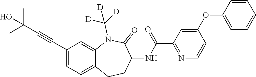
C1=C(C#CC(C)(C)O)C=C2C(=C1)CCC(NC(C1=NC=CC(OC3=CC=CC=C3)=C1)=O)C(=O)N2C([D])([D])[D]
